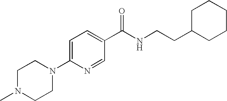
C1=C(N2CCN(C)CC2)N=CC(C(NCCC2CCCCC2)=O)=C1
